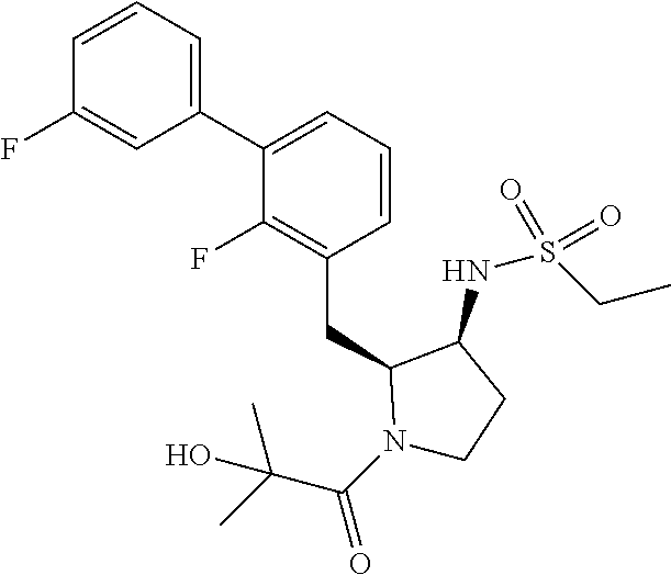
C1(C2=CC=CC(CC3N(C(C(C)(C)O)=O)CCC3NS(CC)(=O)=O)=C2F)=CC=CC(F)=C1
